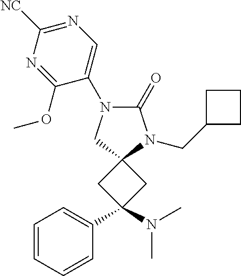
C1=CC=CC(C2(N(C)C)CC3(C2)N(CC2CCC2)C(=O)N(C2=CN=C([NC])N=C2OC)C3)=C1
